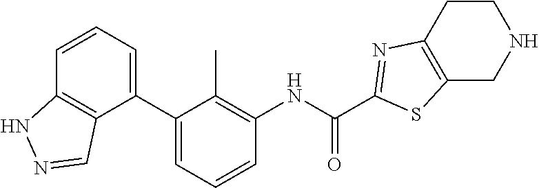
C1=CC2=C(C(C3=CC=CC(NC(C4=NC5=C(CNCC5)S4)=O)=C3C)=C1)C=NN2
